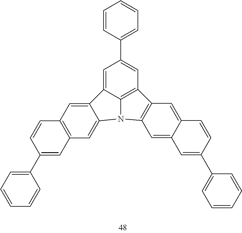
C1=C2C3=C(C=C1C1=CC=CC=C1)C1=C(N3C3=CC4=C(C=C23)C=CC(C2=CC=CC=C2)=C4)C=C2C(=C1)C=CC(C1=CC=CC=C1)=C2
